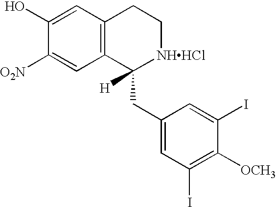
C1(O)=CC2=C(C=C1[O2N])C(CC1=CC(I)=C([OCH3])C(I)=C1)([H])[NHHCl]CC2
